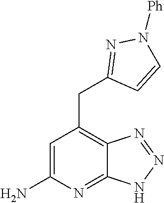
C1=C(N)N=C2C(=C1CC1=NN([Ph])C=C1)N=NN2
